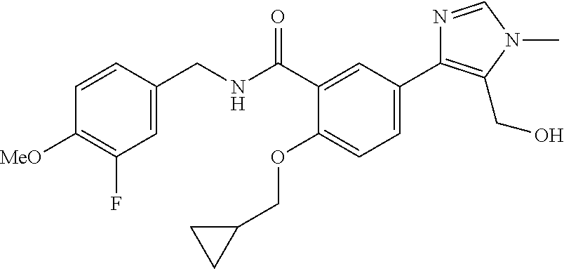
C1=C(CNC(C2=CC(C3=C(CO)N(C)C=N3)=CC=C2OCC2CC2)=O)C=CC([MeO])=C1F
